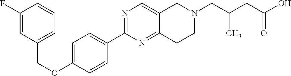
C1(F)=CC(COC2=CC=C(C3=NC=C4C(=N3)CCN(CC(C)CC(=O)O)C4)C=C2)=CC=C1
